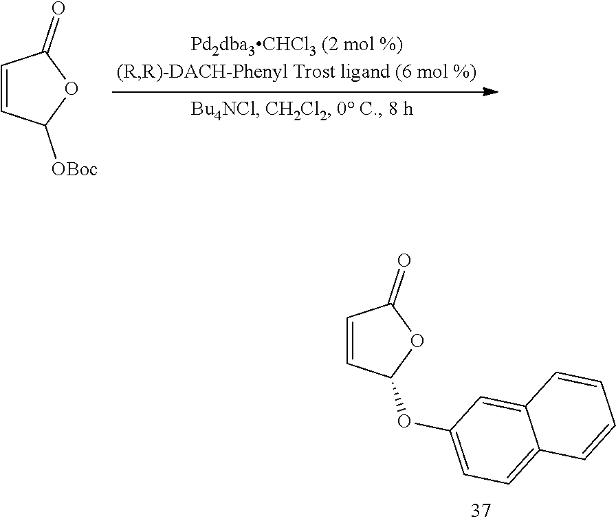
C1=CC([OBoc])OC1=O.C1=CC(OC2=CC=C3C(=C2)C=CC=C3)OC1=O
